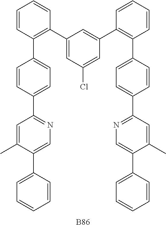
[B86].C1=CC(C2=CC=C(C3=NC=C(C4=CC=CC=C4)C(C)=C3)C=C2)=C(C2=CC(Cl)=CC(C3=C(C4=CC=C(C5=NC=C(C6=CC=CC=C6)C(C)=C5)C=C4)C=CC=C3)=C2)C=C1
